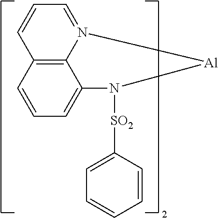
C12=C3C=CC=C1N([SO2]C1=CC=CC=C1)[Al]N2=CC=C3
